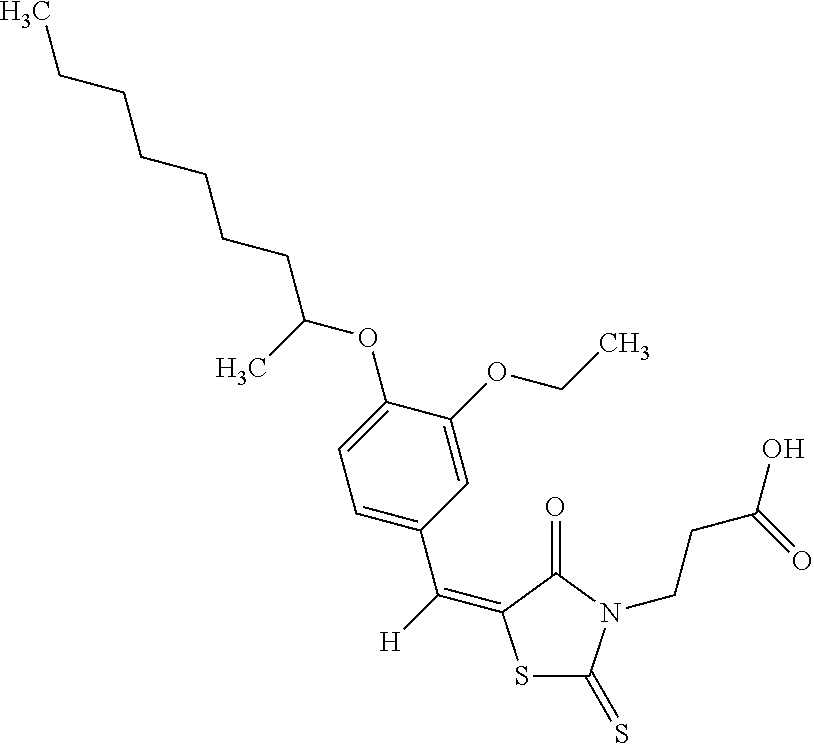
S1C(=S)N(CCC(O)=O)C(=O)C1=C([H])C1=CC=C(OC(CCCCCCC)C)C(OCC)=C1
